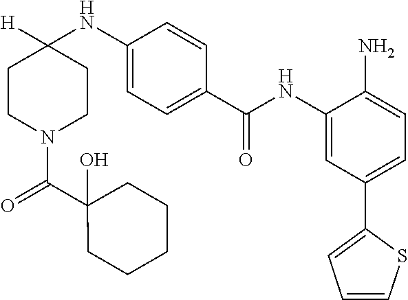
C1CN(C(C2(O)CCCCC2)=O)CCC1(NC1=CC=C(C(NC2=CC(C3=CC=CS3)=CC=C2N)=O)C=C1)[H]
